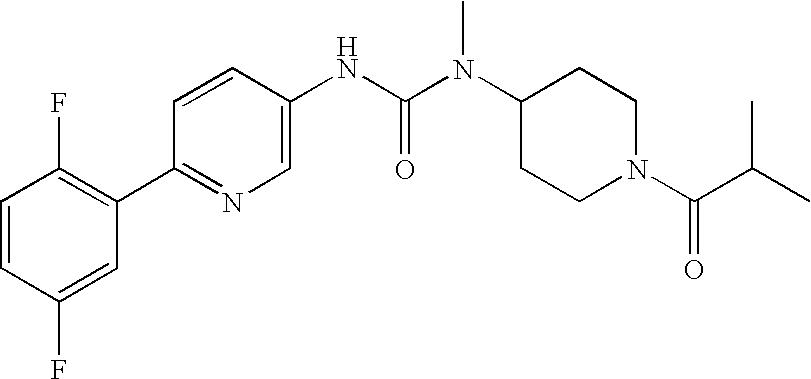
C1=CC(F)=CC(C2=NC=C(NC(N(C3CCN(C(=O)C(C)C)CC3)C)=O)C=C2)=C1F
